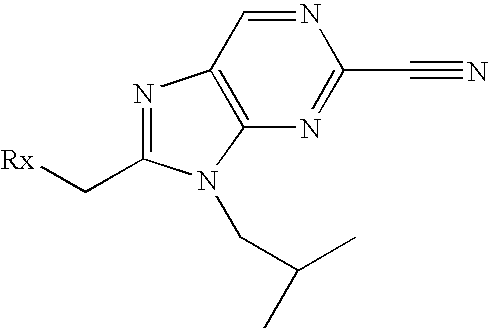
N1=CC2=C(N=C1C#N)N(CC(C)C)C(C[Rx])=N2
